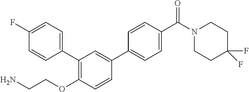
NCCOC1=C(C2=CC=C(F)C=C2)C=C(C2=CC=C(C(N3CCC(F)(F)CC3)=O)C=C2)C=C1
